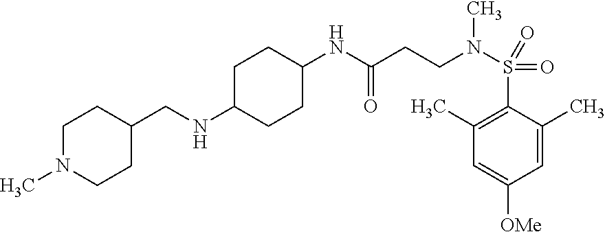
C1=C(C)C(S(N(C)CCC(=O)NC2CCC(NCC3CCN(C)CC3)CC2)(=O)=O)=C(C)C=C1[OMe]
